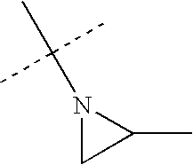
N1(C(C)(C)C)CC1C
